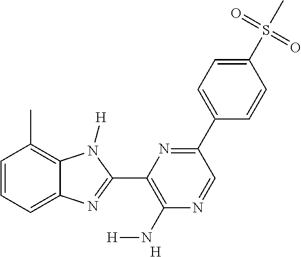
C1=CC=C2C(=C1C)N([H])C(C1=C(N[H])N=CC(C3=CC=C(S(C)(=O)=O)C=C3)=N1)=N2.[H]
